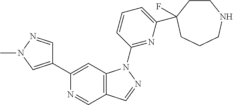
C1(C2=CC3=C(C=N2)C=NN3C2=NC(C3(F)CCNCCC3)=CC=C2)=CN(C)N=C1
